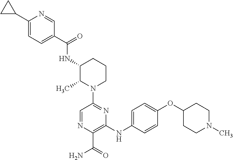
C1(C2CC2)=CC=C(C(=O)NC2C(C)N(C3=NC(NC4=CC=C(OC5CCN(C)CC5)C=C4)=C(C(N)=O)N=C3)CCC2)C=N1
